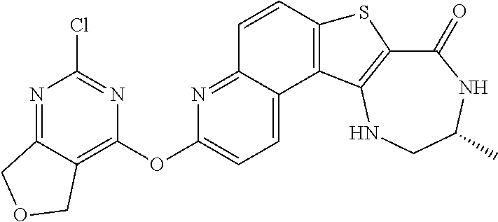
C1(=O)C2=C(NCC(C)N1)C1=C(S2)C=CC2=NC(OC3=C4C(=NC(Cl)=N3)COC4)=CC=C12
